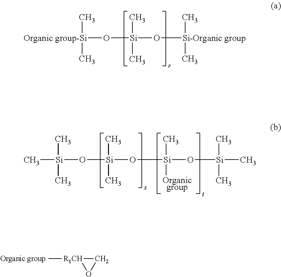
O([Organic group-Si](C)C)[Si](O[Si-Organic group](C)C)(C)C.O([Si](C)(C)C)[Si](O[Si](C)([Organicgroup])O[Si](C)(C)C)(C)C.[R1CH]1(C)CO1
